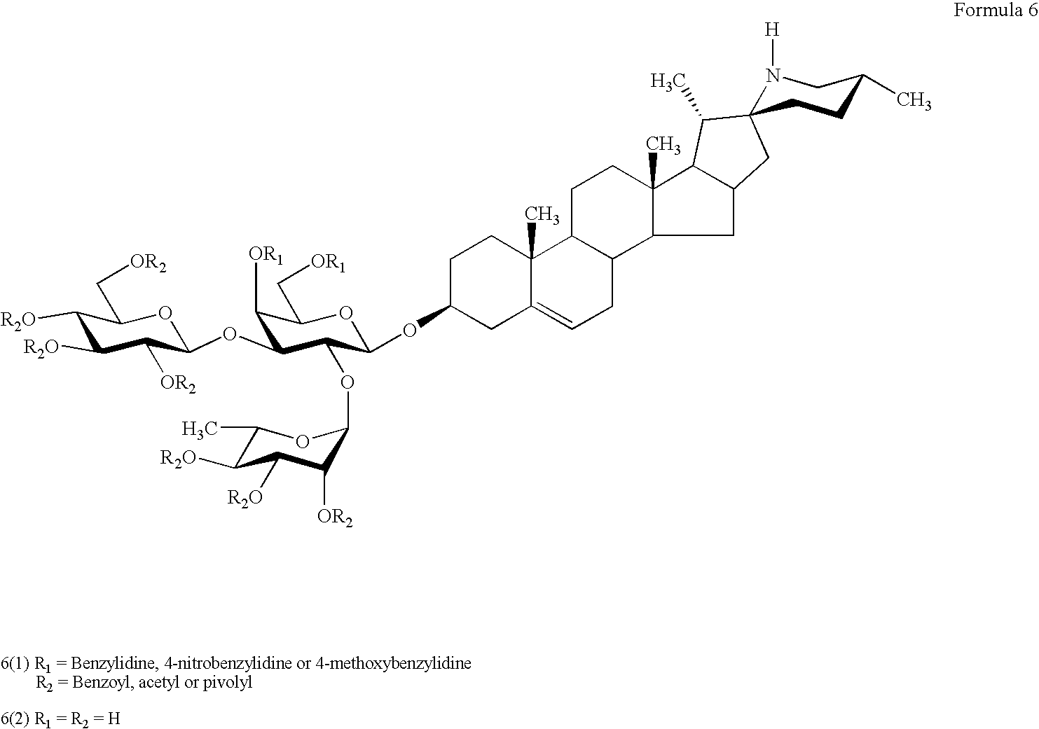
C1([OR1])C(OC2C([OR2])C([R2O])C([R2O])C(C[OR2])O2)C(OC2C([OR2])C([R2O])C([R2O])C(C)O2)C(OC2CC3=CCC4C(C3(C)CC2)CCC2(C)C4CC3C2C(C)C2(C3)N([H])CC(C)CC2)OC1C[OR1]
